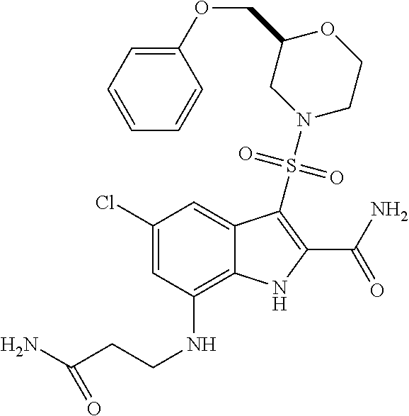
C1(Cl)=CC(NCCC(N)=O)=C2C(=C1)C(S(=O)(N1CCOC(COC3=CC=CC=C3)C1)=O)=C(C(N)=O)N2
